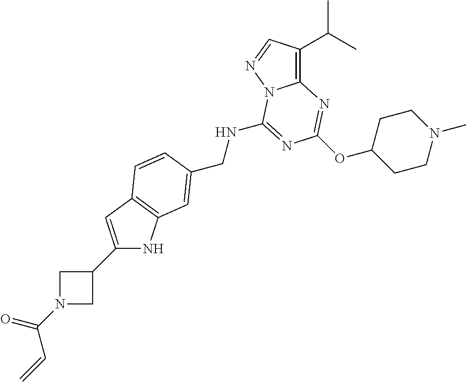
C(NC1=NC(OC2CCN(C)CC2)=NC2=C(C(C)C)C=NN21)C1=CC2=C(C=C(C3CN(C(=O)C=C)C3)N2)C=C1
